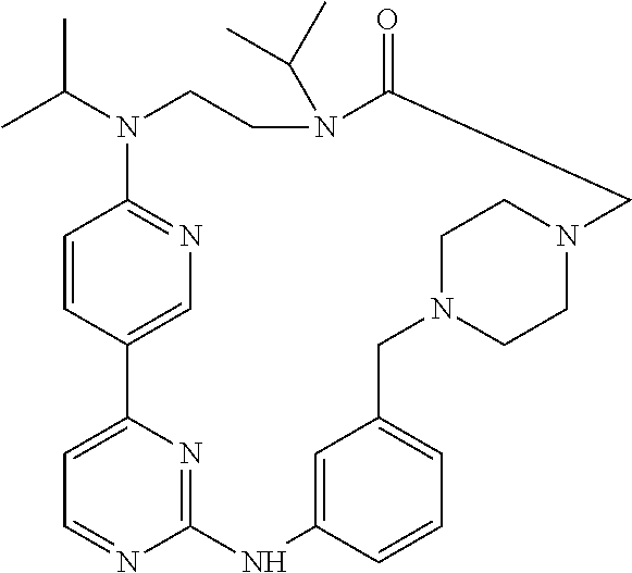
C1=CC2=CN=C1N(C(C)C)CCN(C(C)C)C(=O)CN1CCN(CC3=CC=CC(=C3)NC3=NC2=CC=N3)CC1
